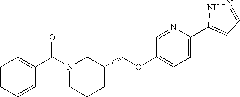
N1(C(C2=CC=CC=C2)=O)CCCC(COC2=CC=C(C3=CC=NN3)N=C2)C1
